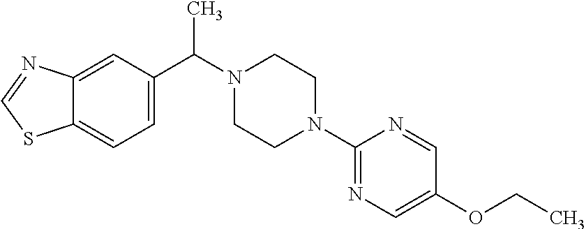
C12=CC(C(C)N3CCN(C4=NC=C(OCC)C=N4)CC3)=CC=C1SC=N2
